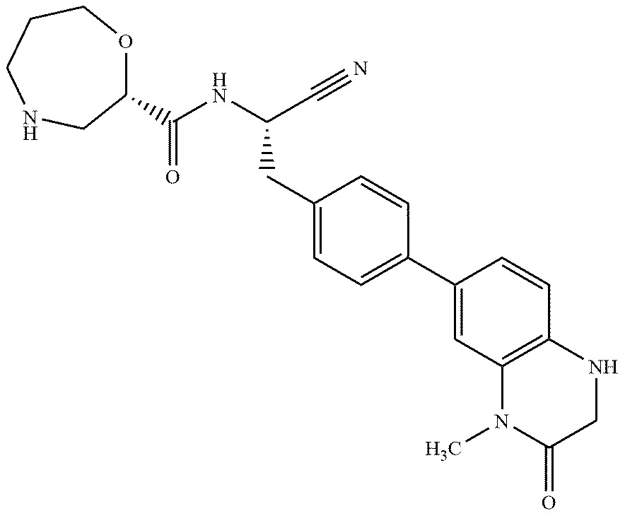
C1CC[N   H]CC(C(NC(C#N)CC2=CC=C(C3=CC4=C(C=C3)NCC(=O)N4C)C=C2)=O)O1
